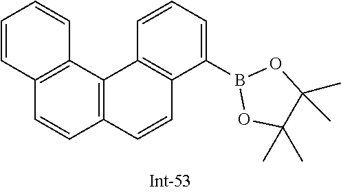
C1=CC2=C(C3=C1C=CC=C3)C1=C(C=C2)C(B2OC(C)(C)C(C)(C)O2)=CC=C1
